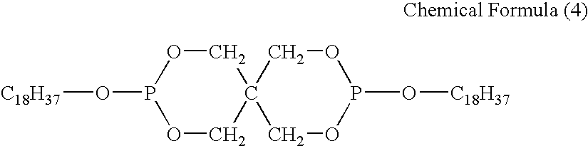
P1(O[C18H37])OCC2(CO1)COP(O[C18H37])OC2
